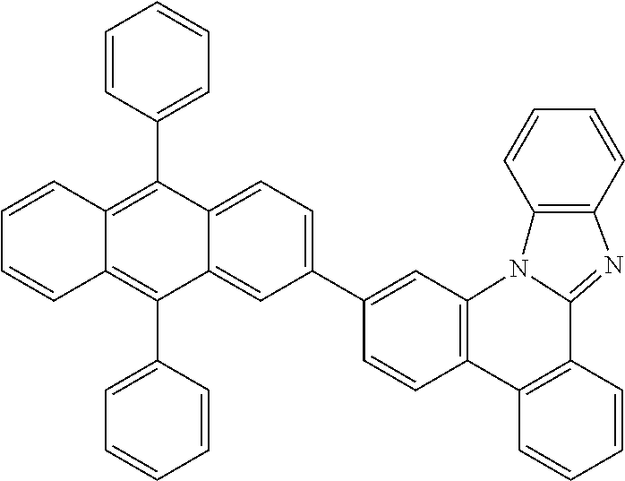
C1=CC2=C(C=C1C1=CC=C3C(=C1)C(C1=CC=CC=C1)=C1C(=C3C3=CC=CC=C3)C=CC=C1)N1C(=NC3=C1C=CC=C3)C1=C2C=CC=C1
